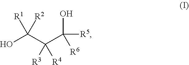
OC(C(C(O)([R5])[R6])([R3])[R4])([R1])[R2]
